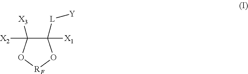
C1([L][Y])([X1])C([X3])([X2])O[RF]O1
